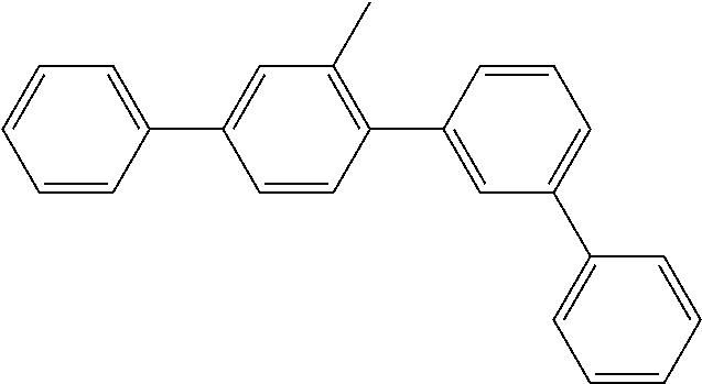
C1=CC(C2=CC(C)=C(C3=CC(C4=CC=CC=C4)=CC=C3)C=C2)=CC=C1
